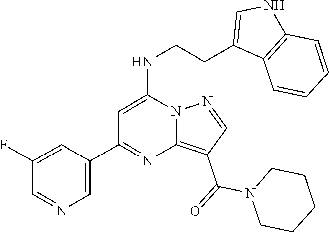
C1=C(C2=NC3=C(C(N4CCCCC4)=O)C=NN3C(NCCC3=CNC4=C3C=CC=C4)=C2)C=C(F)C=N1
